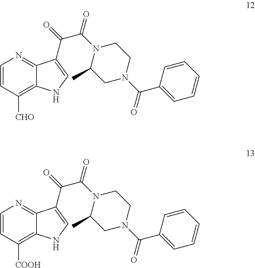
C1=CC([CHO])=C2C(=N1)C(C(C(N1C(C)CN(C(C3=CC=CC=C3)=O)CC1)=O)=O)=CN2.C1=CC([COOH])=C2C(=N1)C(C(C(N1C(C)CN(C(C3=CC=CC=C3)=O)CC1)=O)=O)=CN2
